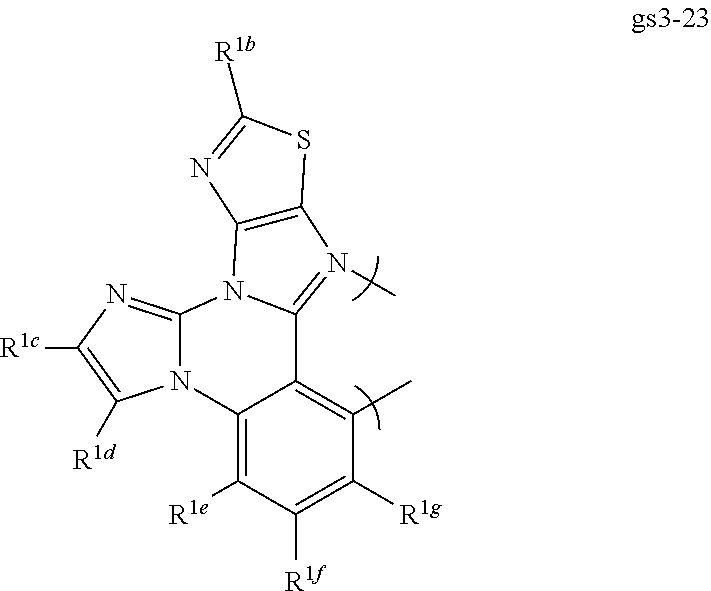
C12=C([R1e])C([R1f])=C([R1g])C(C)=C1C1=N(C)C3=C(N1C1=NC([R1c])=C([R1d])N21)N=C([R1b])S3
